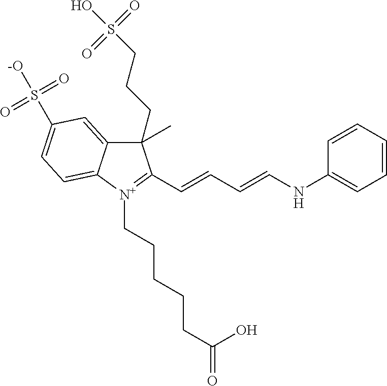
C1(C)(CCCS(=O)(=O)O)C2=CC(S(=O)(=O)[-O])=CC=C2[N+](CCCCCC(=O)O)=C1C=CC=CNC1=CC=CC=C1
